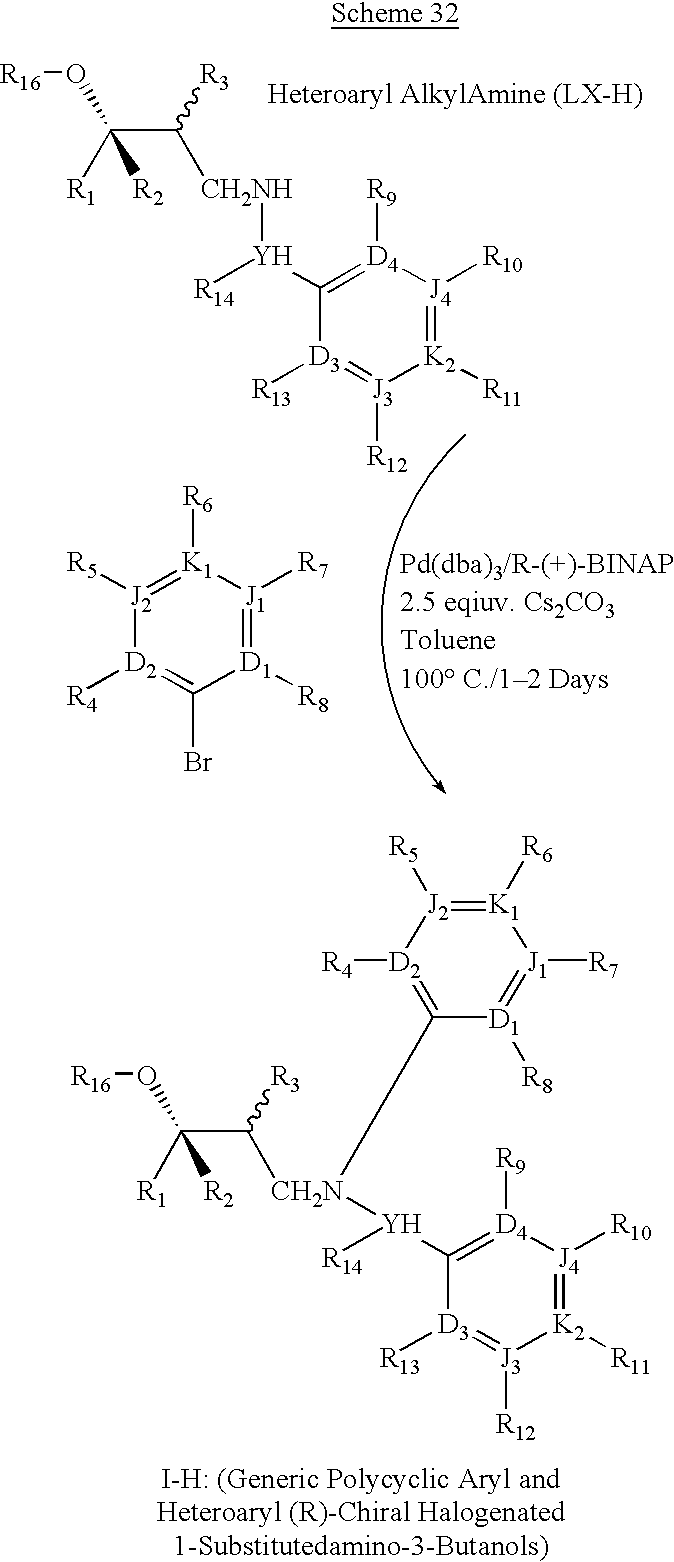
[R1]C(C([CH2N](C1=[D2]([R4])[J2]([R5])=[K1]([R6])[J1]([R7])=[D1]1[R8])[Y]([R14])C1=[D4]([R9])[J4]([R10])=[K2]([R11])[J3]([R12])=[D3]1[R13])[R3])(O[R16])[R2].C(C([CH2NH][Y]([R14])C1=[D4]([R9])[J4]([R10])=[K2]([R11])[J3]([R12])=[D3]1[R13])[R3])([R1])([R2])O[R16].[J2]1([R5])=[K1]([R6])[J1]([R7])=[D1]([R8])C(Br)=[D2]1[R4]
